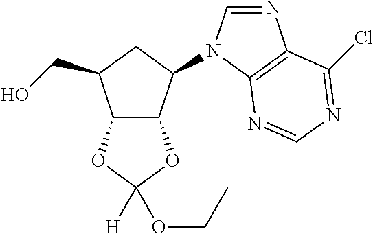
C12C(C(N3C=NC4=C3N=CN=C4Cl)CC1CO)OC(OCC)([H])O2
